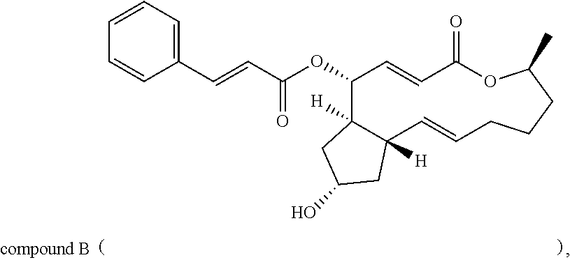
C1=CC=C(C=CC(OC2C3([H])C([H])(C=CCCCC(C)OC(=O)C=C2)CC(O)C3)=O)C=C1
